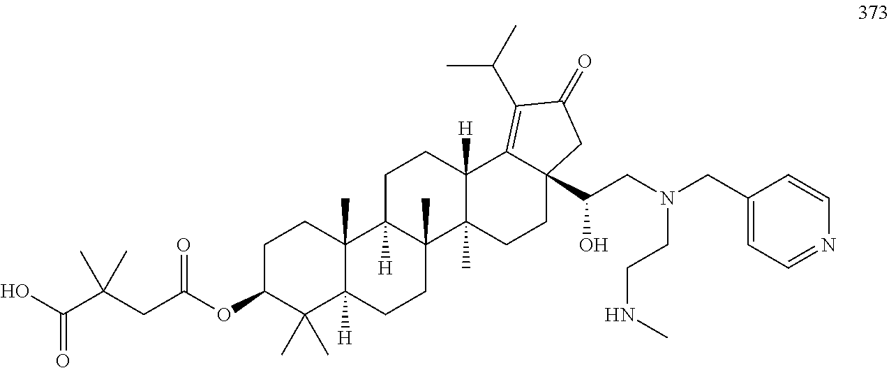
C1CC2(C)C([H])(C(C)(C)C1OC(CC(C(O)=O)(C)C)=O)CCC1(C)C2([H])CCC2([H])C1(C)CCC1(C(CN(CC3=CC=NC=C3)CCNC)O)C2=C(C(C)C)C(=O)C1
